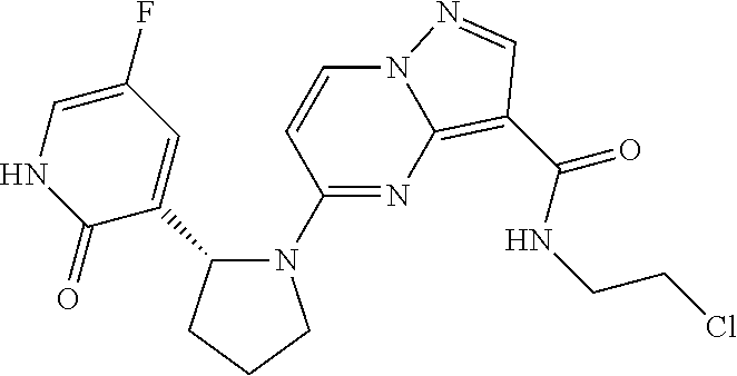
C1(N2C(C3=CC(F)=CNC3=O)CCC2)=NC2=C(C(NCCCl)=O)C=NN2C=C1
